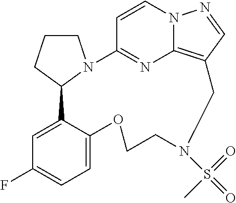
C1CN2C(C1)C1=CC(F)=CC=C1OCCN(S(=O)(=O)C)CC1=C3N=C2C=CN3N=C1
